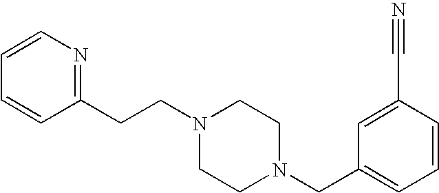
C1=CN=C(CCN2CCN(CC3=CC=CC(C#N)=C3)CC2)C=C1
